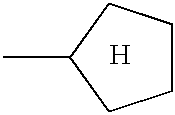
CC1CCCC1.[H]
